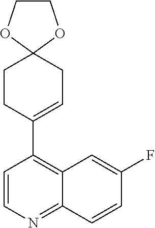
C1CC(C2=C3C(=NC=C2)C=CC(F)=C3)=CCC12OCCO2
